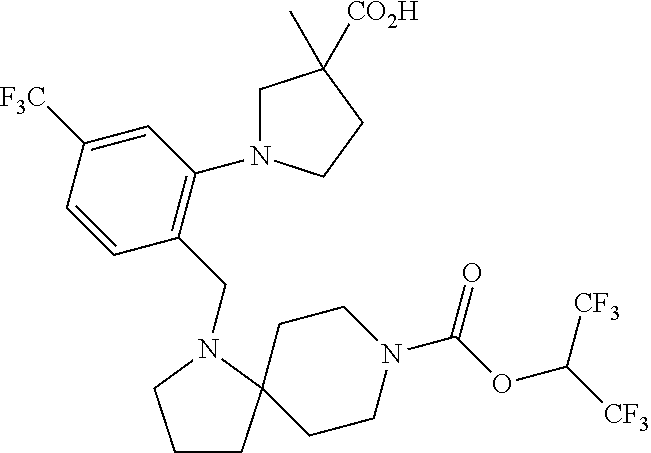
C1CC2(CCN(C(OC([CF3])[CF3])=O)CC2)N(CC2=C(N3CC([CO2H])(C)CC3)C=C([F3C])C=C2)C1
